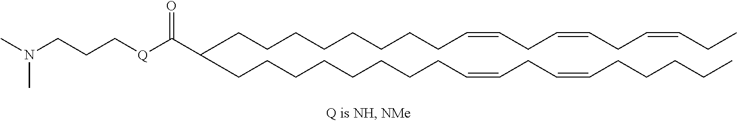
C(CCCCCCC=CCC=CCC=CCC)CC(CCCCCCCCC=CCC=CCCCCC)C([Q]CCCN(C)C)=O
